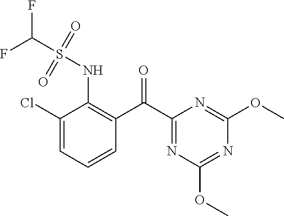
C1(Cl)=CC=CC(C(C2=NC(OC)=NC(OC)=N2)=O)=C1NS(=O)(=O)C(F)F
